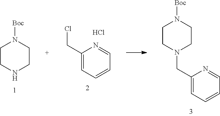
C1CNCCN1[Boc].C1(CCl)=CC=CC=N1.Cl.C1CN(CC2=CC=CC=N2)CCN1[Boc]
